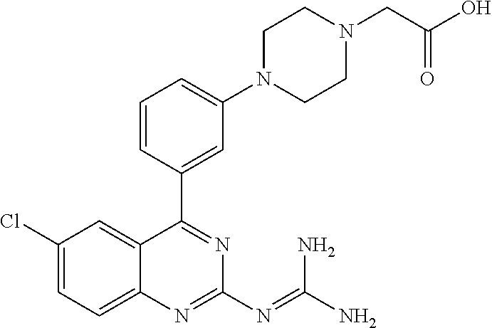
C1(Cl)=CC=C2C(=C1)C(C1=CC(N3CCN(CC(O)=O)CC3)=CC=C1)=NC(N=C(N)N)=N2
